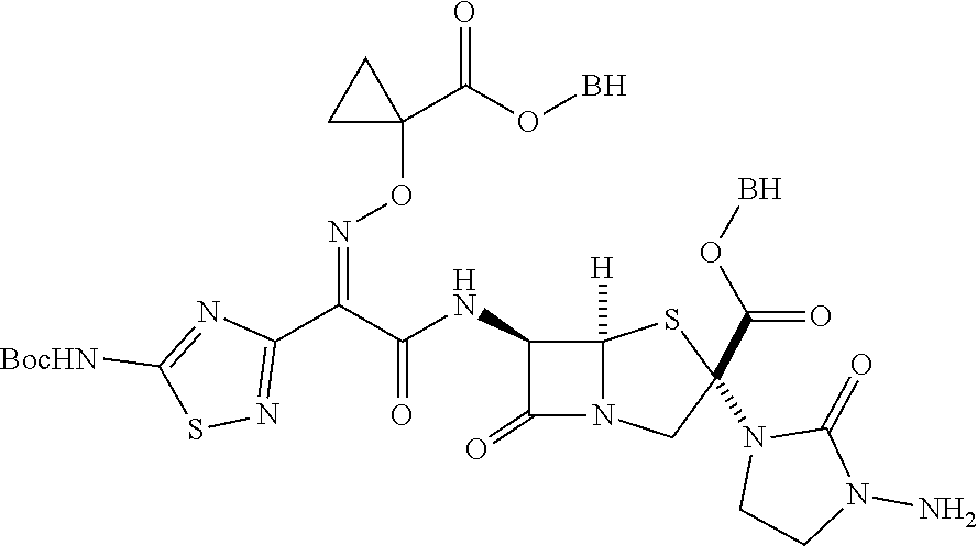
C1(C(C(NC2C(=O)N3C2([H])SC(N2CCN(N)C2=O)(C(=O)OB)C3)=O)=NOC2(C(=O)OB)CC2)=NSC([BocHN])=N1
